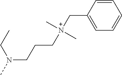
N(CCC[N+](C)(CC1=CC=CC=C1)C)(C)CC
